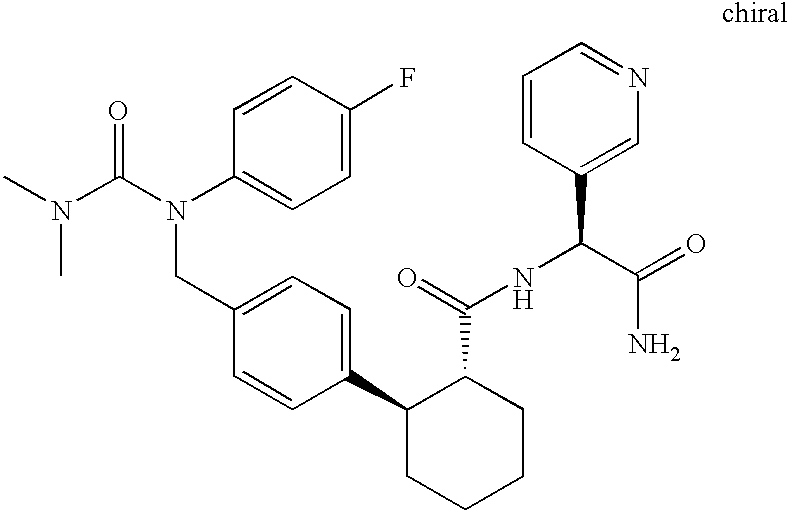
C1(CN(C(=O)N(C)C)C2=CC=C(F)C=C2)=CC=C(C2CCCCC2C(NC(C2=CN=CC=C2)C(=O)N)=O)C=C1
